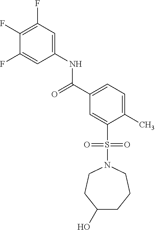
C1(F)=C(F)C=C(NC(=O)C2=CC=C(C)C(S(=O)(=O)N3CCC(O)CCC3)=C2)C=C1F
